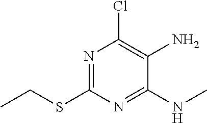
N1=C(SCC)N=C(NC)C(N)=C1Cl
